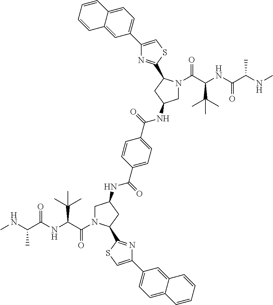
CNC(C(NC(C(=O)N1CC(NC(C2=CC=C(C(=O)NC3CN(C(C(NC(C(NC)C)=O)C(C)(C)C)=O)C(C4=NC(C5=CC=C6C(=C5)C=CC=C6)=CS4)C3)C=C2)=O)CC1C1=NC(C2=CC=C3C(=C2)C=CC=C3)=CS1)C(C)(C)C)=O)C
